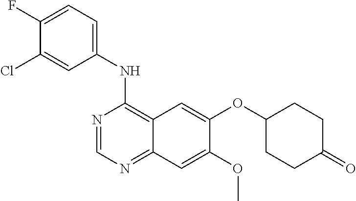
N1=CN=C2C(=C1NC1=CC=C(F)C(Cl)=C1)C=C(OC1CCC(=O)CC1)C(OC)=C2
